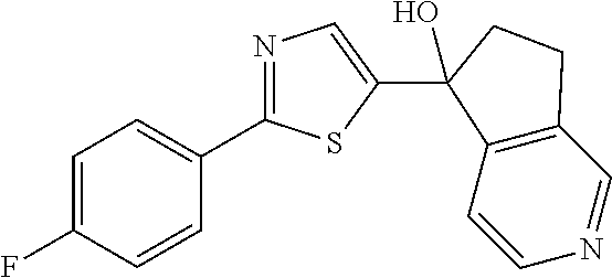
C1=C(F)C=CC(C2=NC=C(C3(O)C4=C(C=NC=C4)CC3)S2)=C1
